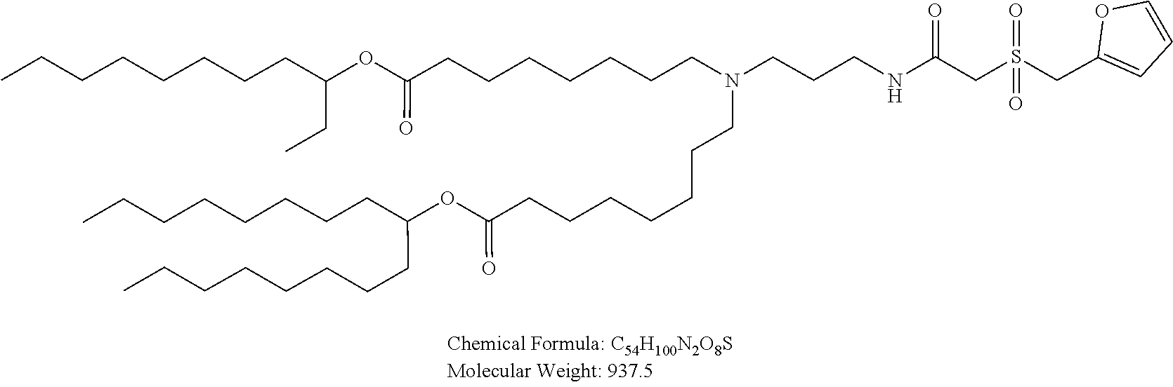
C(CCCCC(CCCCCCCC)OC(=O)CCCCCCCN(CCCNC(=O)CS(=O)(=O)CC1=CC=CO1)CCCCCCCC(OC(CC)CCCCCCCC)=O)CCC
